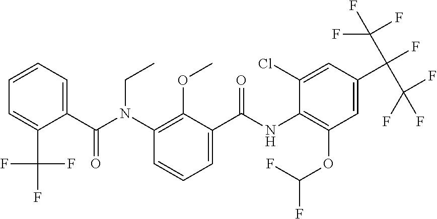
C1=CC=C(C(N(C2=C(OC)C(C(NC3=C(OC(F)F)C=C(C(C(F)(F)F)(C(F)(F)F)F)C=C3Cl)=O)=CC=C2)CC)=O)C(C(F)(F)F)=C1
